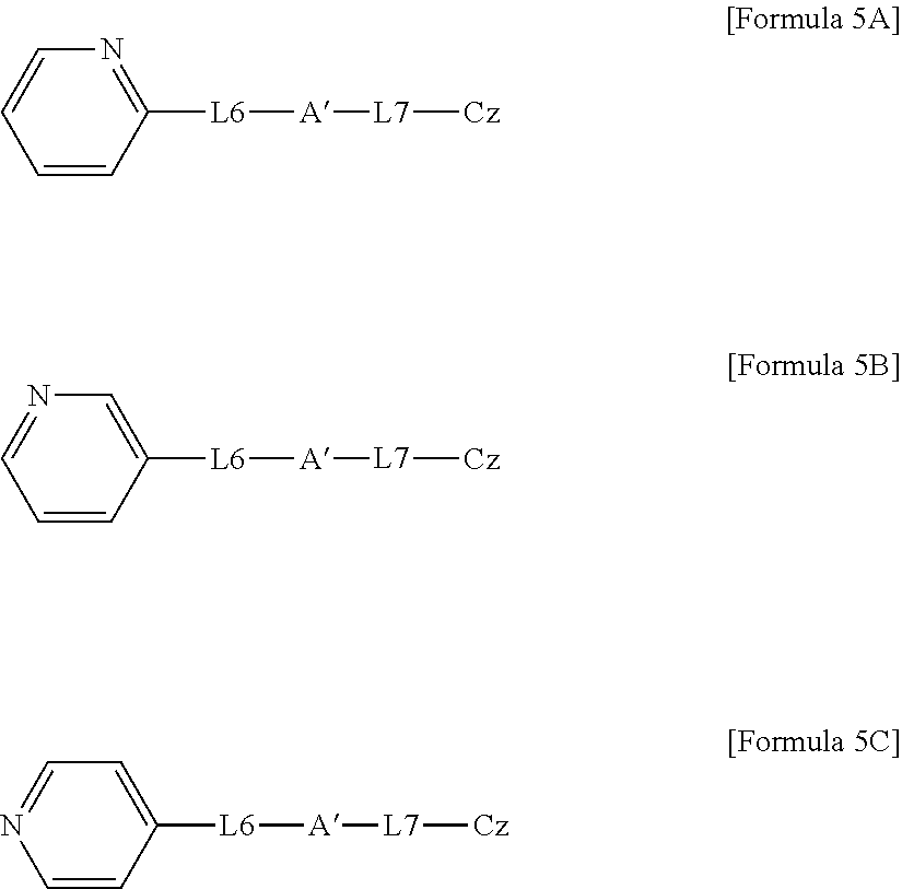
N1=C([L6][A][L7][Cz])C=CC=C1.C1=C([L6][A][L7][Cz])C=CC=N1.C1=C([L6][A][L7][Cz])C=CN=C1
